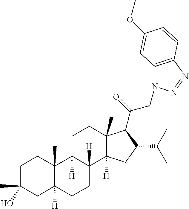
C1C(C)(O)CC2([H])C(C)(C1)C1([H])C([H])(CC2)C2([H])C(C)(CC1)C(C(CN1C3=C(N=N1)C=CC(OC)=C3)=O)C(C(C)C)C2
